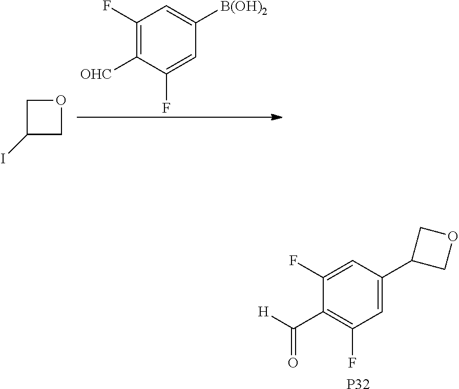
C1(F)=C([OHC])C(F)=CC([B(OH)2])=C1.O1CC(I)C1.[P32].C1=C(C2COC2)C=C(F)C(C([H])=O)=C1F
